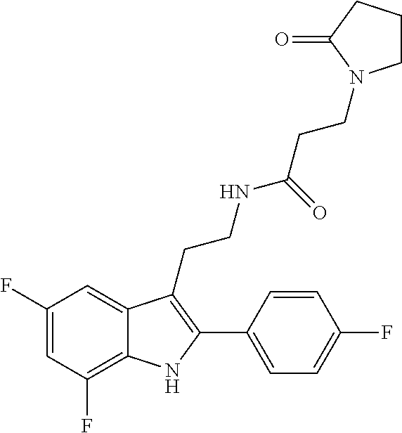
C1=C(F)C=C2C(=C1F)NC(C1=CC=C(F)C=C1)=C2CCNC(CCN1CCCC1=O)=O
